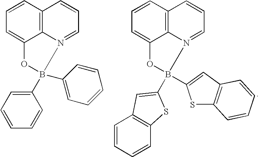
C12=C3C=CC=C1OB(C1=CC=CC=C1)(C1=CC=CC=C1)N2=CC=C3.C12=C3C=CC=C1OB(C1=CC4=C(C=CC=C4)S1)(C1=CC4=C(S1)C=CC=C4)N2=CC=C3
